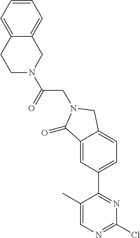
C12=CC(C3=NC(Cl)=NC=C3C)=CC=C1CN(CC(N1CC3=CC=CC=C3CC1)=O)C2=O
